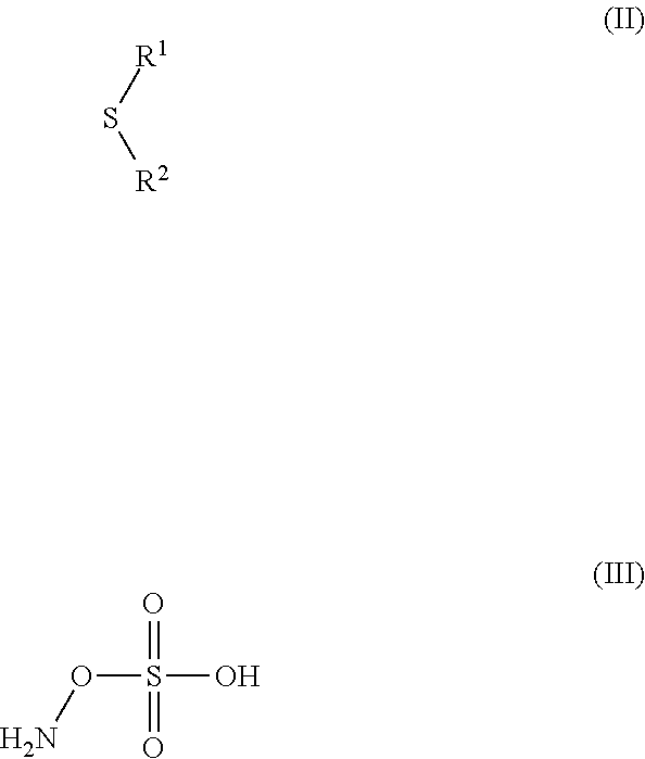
S([R1])[R2].O(S(O)(=O)=O)N
